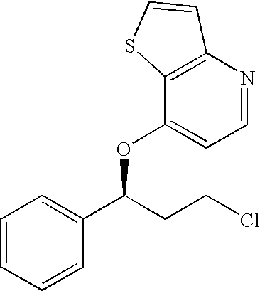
C1=CC=CC(C(CCCl)OC2=CC=NC3=C2SC=C3)=C1
